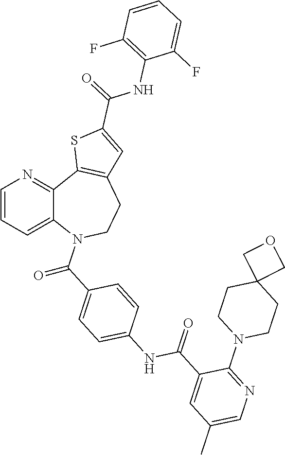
C(=O)(C1=CC=C(NC(=O)C2=CC(C)=CN=C2N2CCC3(CC2)COC3)C=C1)N1C2=CC=CN=C2C2=C(CC1)C=C(C(NC1=C(F)C=CC=C1F)=O)S2
